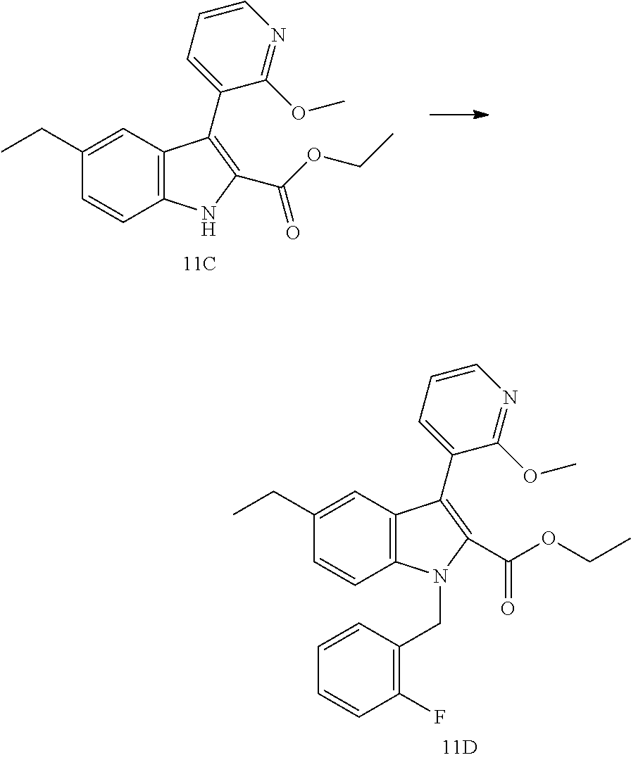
C12=C(NC(C(OCC)=O)=C1C1=CC=CN=C1OC)C=CC(CC)=C2.C12=C(N(CC3=C(F)C=CC=C3)C(C(OCC)=O)=C1C1=CC=CN=C1OC)C=CC(CC)=C2
